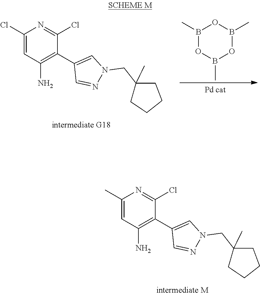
B1(C)OB(C)OB(C)O1.C1(Cl)=CC(N)=C(C2=CN(CC3(C)CCCC3)N=C2)C(Cl)=N1.C1=C(C)N=C(Cl)C(C2=CN(CC3(C)CCCC3)N=C2)=C1N
